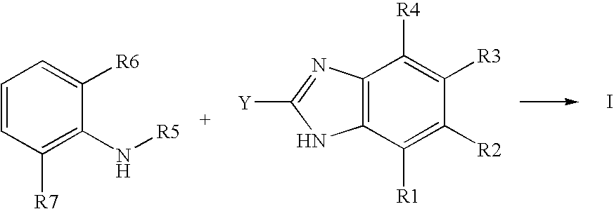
C1=CC([R7])=C(N[R5])C([R6])=C1.C12=C(C([R1])=C([R2])C([R3])=C1[R4])NC([Y])=N2.I
